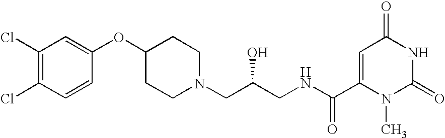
C1(Cl)=C(Cl)C=CC(OC2CCN(CC(CNC(C3=CC(=O)NC(=O)N3C)=O)O)CC2)=C1
